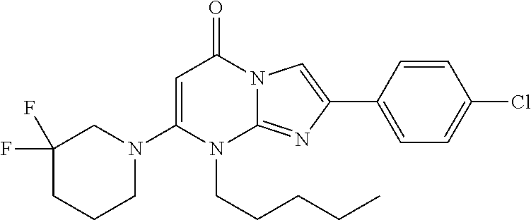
C1(F)(F)CCCN(C2=CC(=O)N3C(=NC(C4=CC=C(Cl)C=C4)=C3)N2CCCCC)C1
